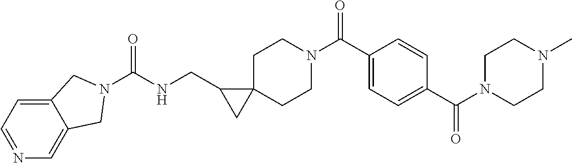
O=C(C1=CC=C(C(N2CCN(C)CC2)=O)C=C1)N1CCC2(CC1)C(CNC(=O)N1CC3=CN=CC=C3C1)C2
